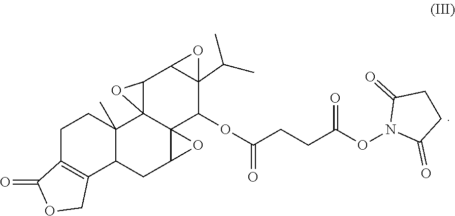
O(C1C23C4(C5(C)CCC6=C(COC6=O)C5CC2O3)OC4C2OC21C(C)C)C(CCC(ON1C(=O)CCC1=O)=O)=O
